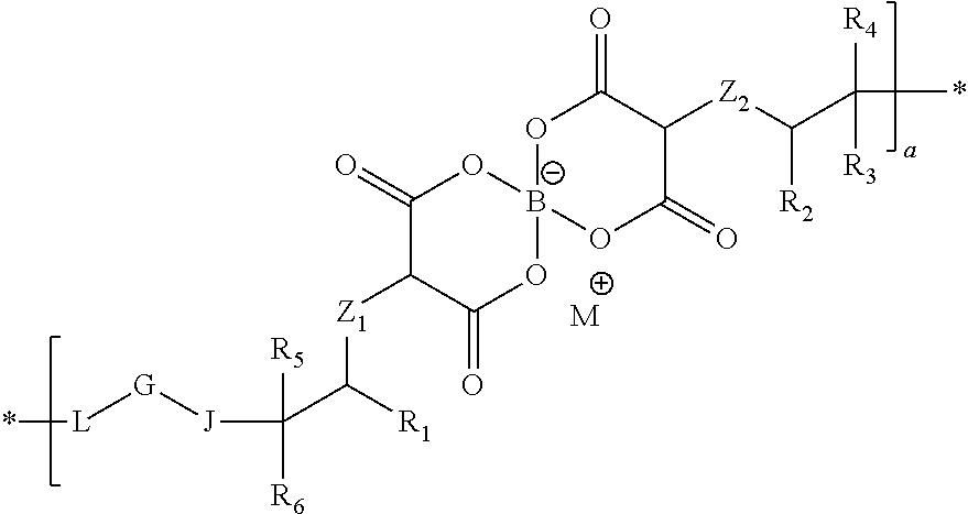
C1(=O)C([Z1]C(C([J][G][L]*)([R5])[R6])[R1])C(=O)O[B-]2(O1)OC(=O)C([Z2]C(C(*)([R4])[R3])[R2])C(=O)O2.[M]
